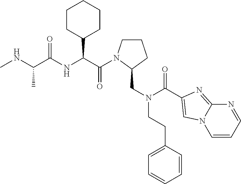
C1CN(C(=O)C(C2CCCCC2)NC(=O)C(C)NC)C(CN(C(=O)C2=CN3C(=N2)N=CC=C3)CCC2=CC=CC=C2)C1
